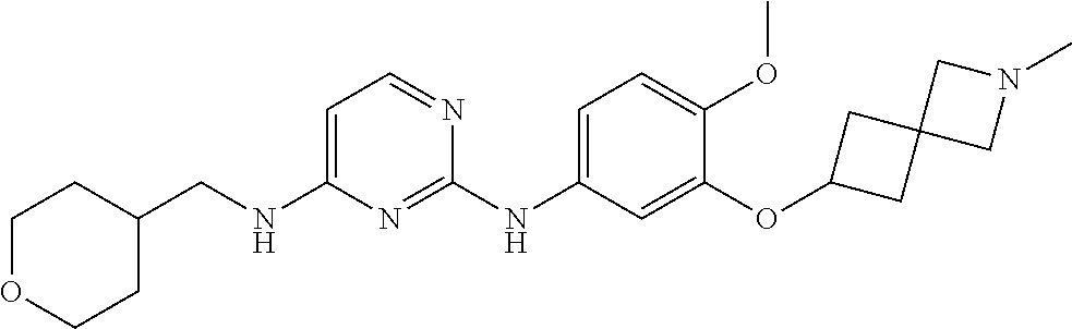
C1=C(NCC2CCOCC2)N=C(NC2=CC=C(OC)C(OC3CC4(C3)CN(C)C4)=C2)N=C1
